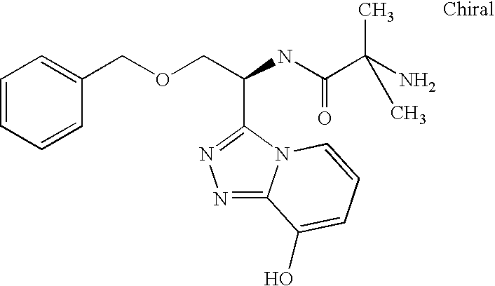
N1=C2N(C(C(COCC3=CC=CC=C3)NC(C(N)(C)C)=O)=N1)C=CC=C2O
